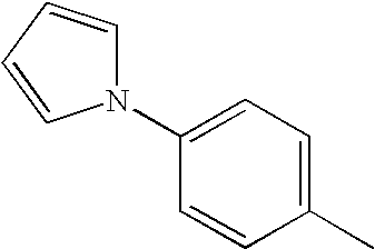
C1(N2C=CC=C2)=CC=C(C)C=C1
